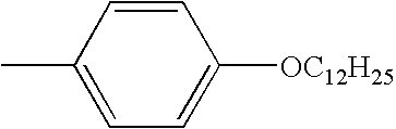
C1=CC(C)=CC=C1[OC12H25]
